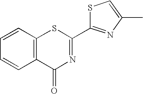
C1=CC2=C(C=C1)C(=O)N=C(C1=NC(C)=CS1)S2
